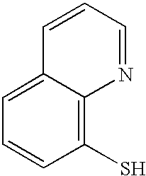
SC1=C2C(=CC=C1)C=CC=N2
